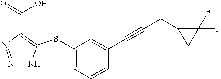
N1=NC(C(=O)O)=C(SC2=CC=CC(C#CCC3CC3(F)F)=C2)N1
